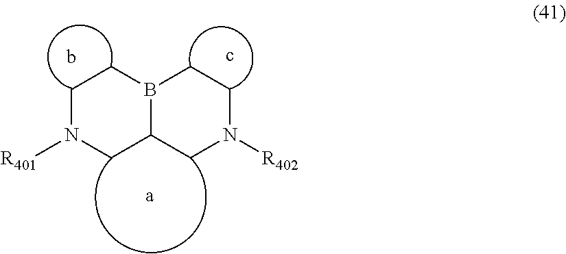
C1N([R401])CC2B(C1)CCN([R402])C2.b.c.[a]
